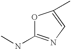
O1C(NC)=NC=C1C
